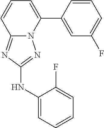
C1=CC(C2=CC=CC3=NC(NC4=CC=CC=C4F)=NN23)=CC(F)=C1
